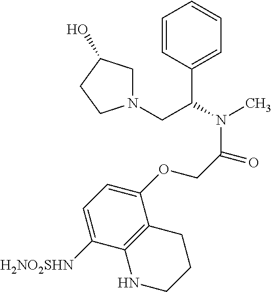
C1=CC(C(CN2CC(O)CC2)N(C)C(COC2=CC=C([H2NO2SHN])C3=C2CCCN3)=O)=CC=C1
